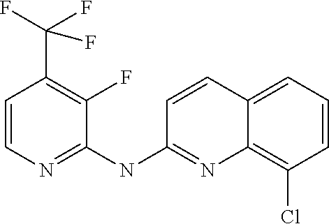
C1=CN=C(NC2=NC3=C(Cl)C=CC=C3C=C2)C(F)=C1C(F)(F)F
